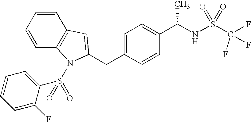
C1=C(CC2=CC3=C(N2S(=O)(C2=CC=CC=C2F)=O)C=CC=C3)C=CC(C(NS(C(F)(F)F)(=O)=O)C)=C1
